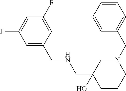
C1(F)=CC(CNCC2(O)CN(CC3=CC=CC=C3)CCC2)=CC(F)=C1
